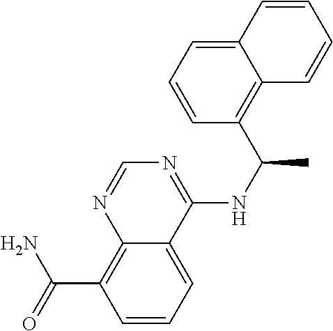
C(C1=C2N=CN=C(NC(C)C3=C4C(=CC=C3)C=CC=C4)C2=CC=C1)(N)=O
